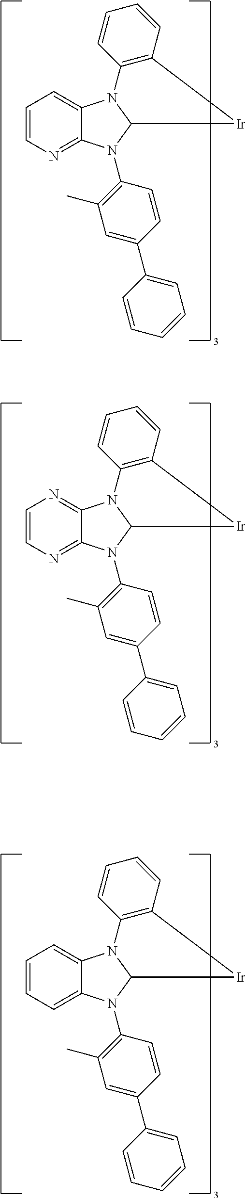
C1=CN=C2C(=C1)N1C(N2C2=C(C)C=C(C3=CC=CC=C3)C=C2)[Ir]C2=C1C=CC=C2.C1=CN=C2C(=N1)N1C(N2C2=C(C)C=C(C3=CC=CC=C3)C=C2)[Ir]C2=C1C=CC=C2.C1=CC=C2C(=C1)N1C(N2C2=C(C)C=C(C3=CC=CC=C3)C=C2)[Ir]C2=C1C=CC=C2
